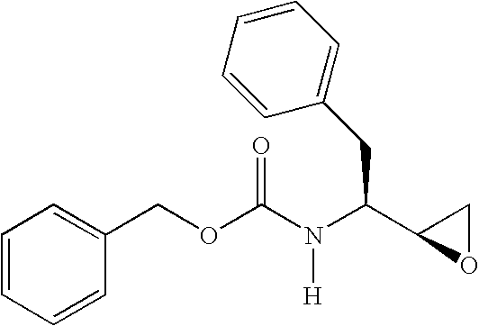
C1=CC=CC(COC(N(C(C2OC2)CC2=CC=CC=C2)[H])=O)=C1
